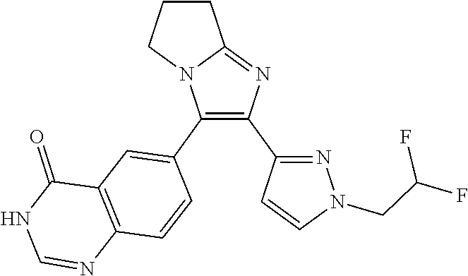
C12=NC(C3=NN(CC(F)F)C=C3)=C(C3=CC4=C(C=C3)N=CNC4=O)N1CCC2
